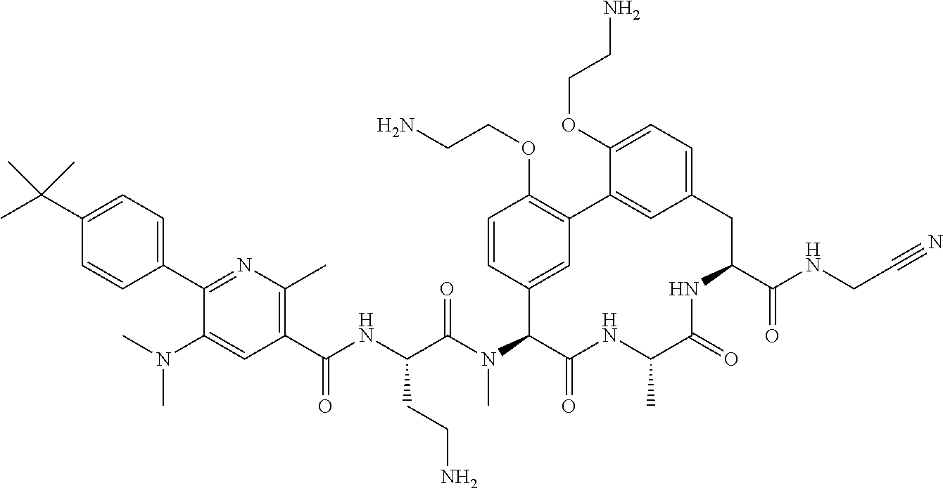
C1(C(NC(C(N(C2C(=O)NC(C)C(=O)NC(C(NCC#N)=O)CC3=CC=C(OCCN)C(=C3)C3=C(OCCN)C=CC2=C3)C)=O)CCN)=O)=C(C)N=C(C2=CC=C(C(C)(C)C)C=C2)C(N(C)C)=C1
